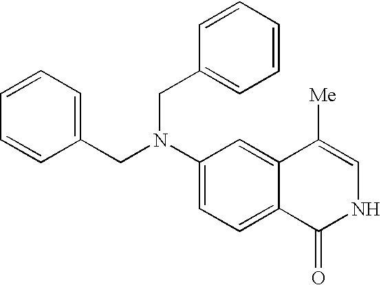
C1(CN(C2=CC=C3C(=C2)C([Me])=CNC3=O)CC2=CC=CC=C2)=CC=CC=C1
